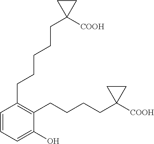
C1=CC=C(O)C(CCCCC2([COOH])CC2)=C1CCCCCC1([COOH])CC1
